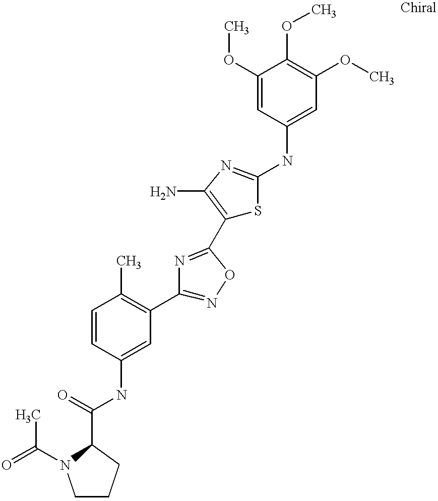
C(=O)(NC1=CC(C2=NOC(C3=C(N)N=C(NC4=CC(OC)=C(OC)C(OC)=C4)S3)=N2)=C(C)C=C1)C1N(C(=O)C)CCC1
